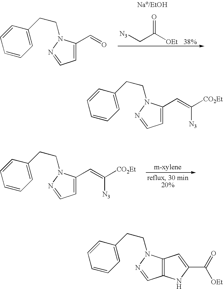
C(C([OEt])=O)[N3].C1=C(CCN2C(C=O)=CC=N2)C=CC=C1.C1=C(CCN2C(C=C([CO2Et])[N3])=CC=N2)C=CC=C1.C1=C(CCN2C(C=C([CO2Et])[N3])=CC=N2)C=CC=C1.C1=C(CCN2C3=C(C=N2)NC(C(=O)[OEt])=C3)C=CC=C1
